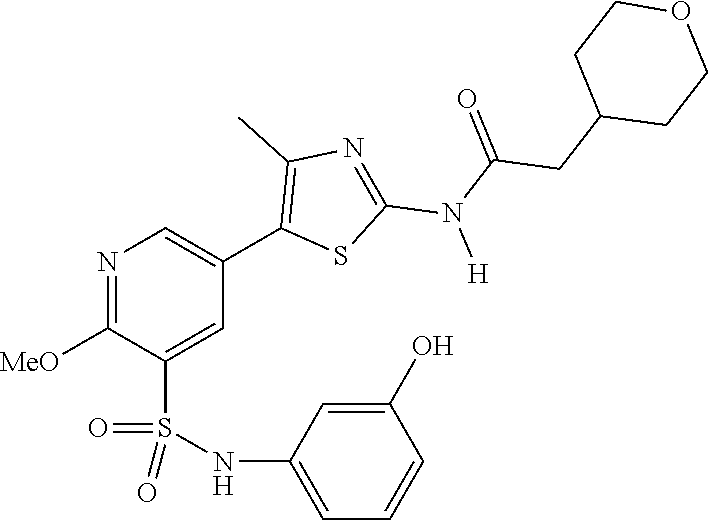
N1=C([OMe])C(S(NC2=CC=CC(O)=C2)(=O)=O)=CC(C2=C(C)N=C(N([H])C(=O)CC3CCOCC3)S2)=C1
